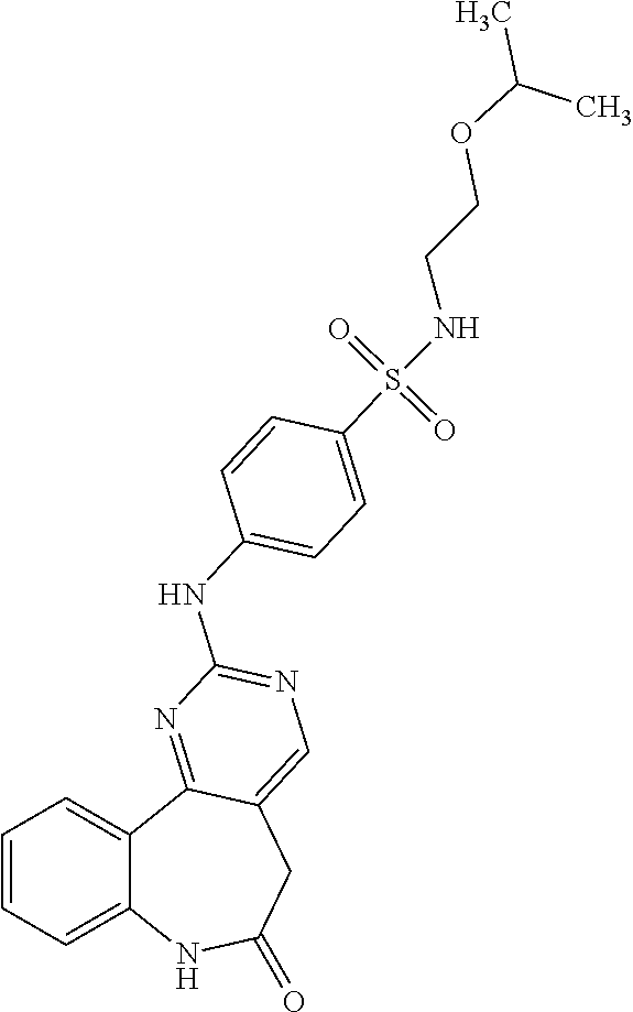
C1=CC=C2C(=C1)C1=NC(NC3=CC=C(S(NCCOC(C)C)(=O)=O)C=C3)=NC=C1CC(=O)N2
